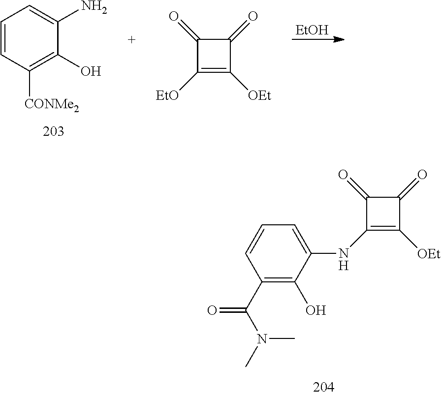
C1=CC([CONMe2])=C(O)C(N)=C1.[EtOH].C1(=O)C([EtO])=C([OEt])C1=O.C1(=O)C(NC2=CC=CC(C(=O)N(C)C)=C2O)=C([OEt])C1=O
